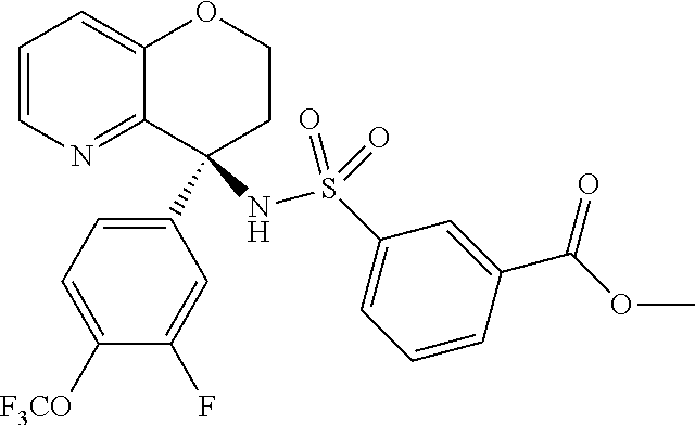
C1(C2(NS(C3=CC=CC(C(OC)=O)=C3)(=O)=O)CCOC3=CC=CN=C23)=CC=C([F3CO])C(F)=C1
